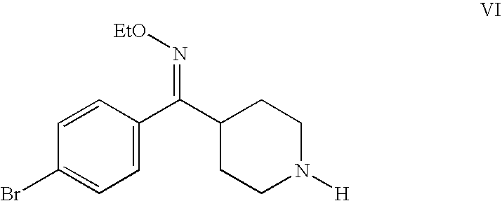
C1=C(C(C2CCN([H])CC2)=N[EtO])C=CC(Br)=C1
